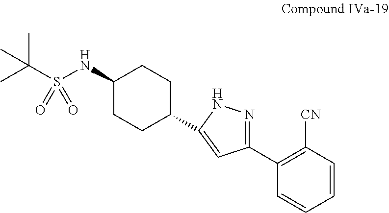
C1(NS(C(C)(C)C)(=O)=O)CCC(C2=CC(C3=C([CN])C=CC=C3)=NN2)CC1
